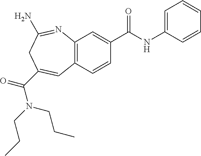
C12=C(C=CC(C(NC3=CC=CC=C3)=O)=C1)C=C(C(N(CCC)CCC)=O)CC(N)=N2
